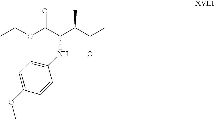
C(OC(C(C(C(C)=O)C)NC1=CC=C(OC)C=C1)=O)C
